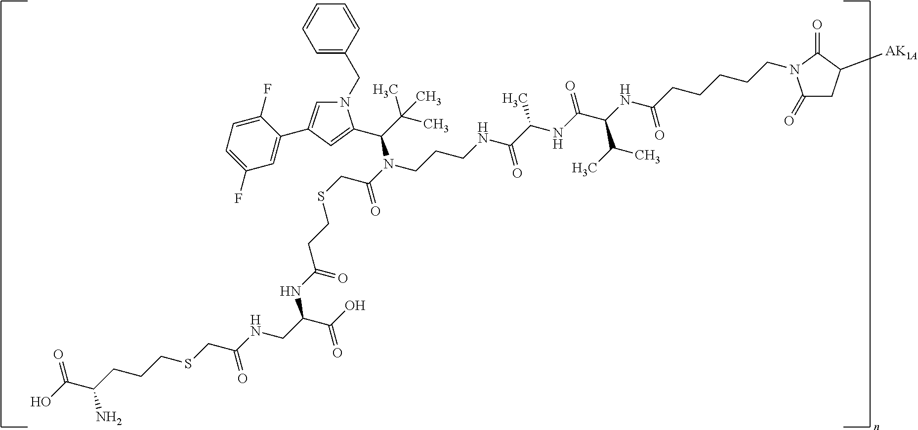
C1(CN2C=C(C3=CC(F)=CC=C3F)C=C2C(C(C)(C)C)N(C(CSCCC(=O)NC(C(=O)O)CNC(CSCCCC(N)C(=O)O)=O)=O)CCCNC(C(NC(C(NC(CCCCCN2C(=O)CC([AK1A])C2=O)=O)C(C)C)=O)C)=O)=CC=CC=C1
